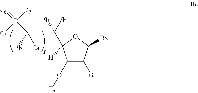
C1(O[T2])C([G])C([Bx])OC1(C([q2])(C(P(=[q6])([q5])[q7])([q4])[q3])[q1])[H]
